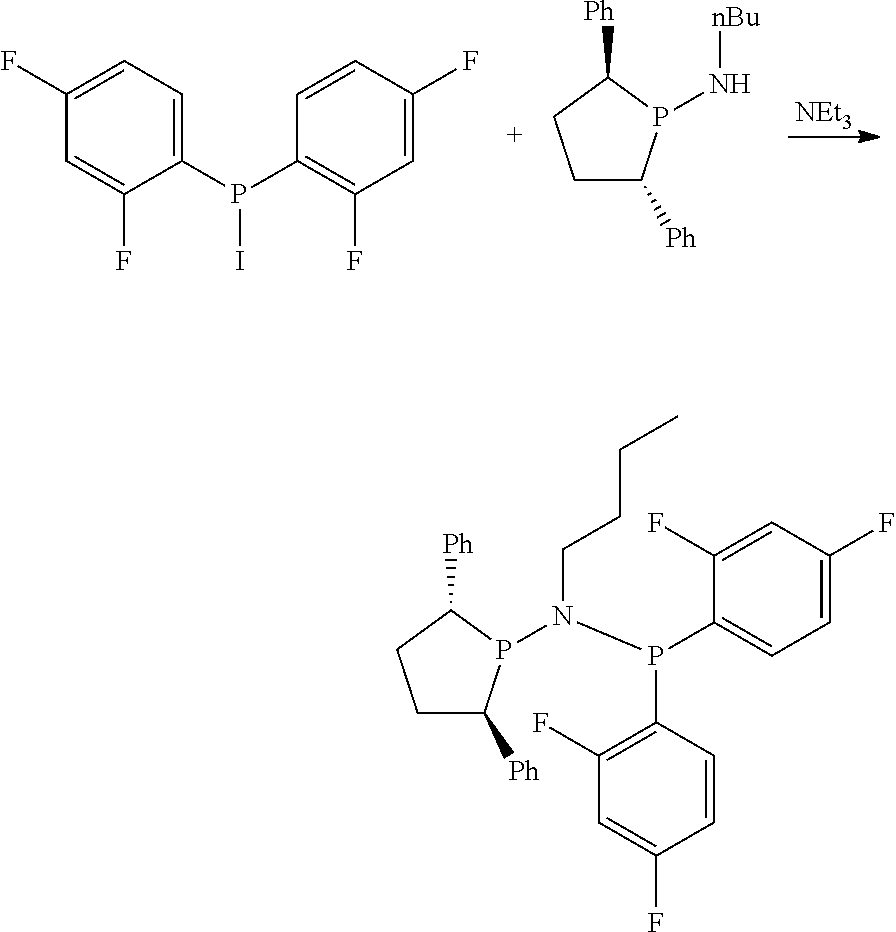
C1(P(C2=C(F)C=C(F)C=C2)I)=CC=C(F)C=C1F.N([nBu])P1C([Ph])CCC1[Ph].[NEt3].N(P1C([Ph])CCC1[Ph])(CCCC)P(C1=CC=C(F)C=C1F)C1=C(F)C=C(F)C=C1
